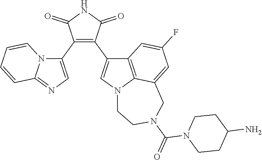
C1(C2=CN=C3N2C=CC=C3)=C(C2=CN3C4=C2C=C(F)C=C4CN(C(N2CCC(N)CC2)=O)CC3)C(=O)NC1=O
